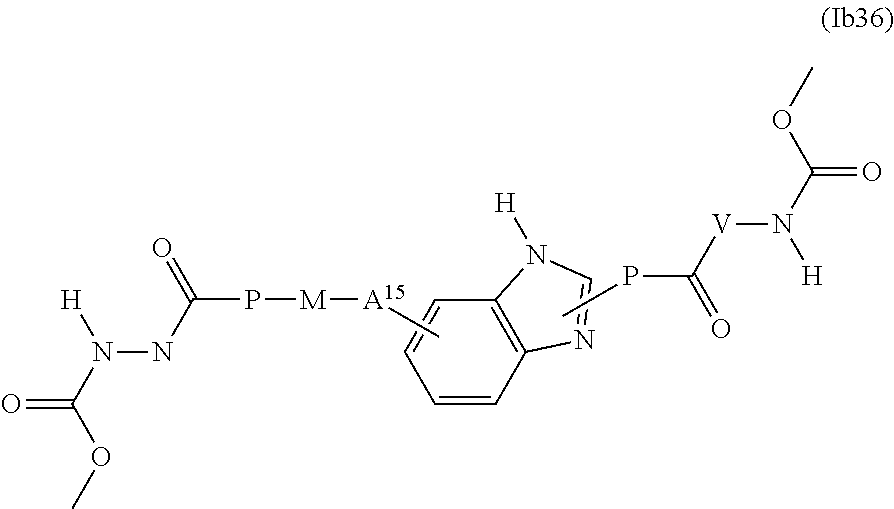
C1=CC2=C(C=C1)N([H])C=N2.CPC([V]N(C(OC)=O)[H])=O.N(NC(P[M][A15]C)=O)(C(OC)=O)[H]
